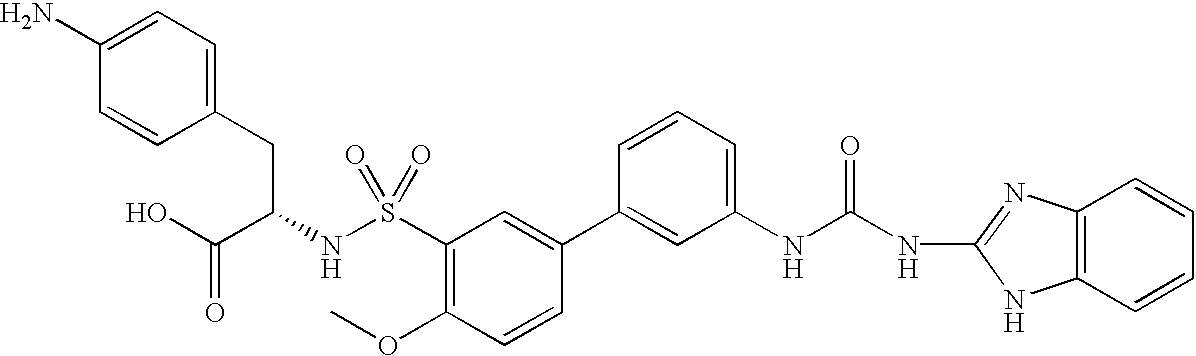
C1(N)=CC=C(CC(NS(C2=C(OC)C=CC(C3=CC(NC(NC4=NC5=C(N4)C=CC=C5)=O)=CC=C3)=C2)(=O)=O)C(O)=O)C=C1
